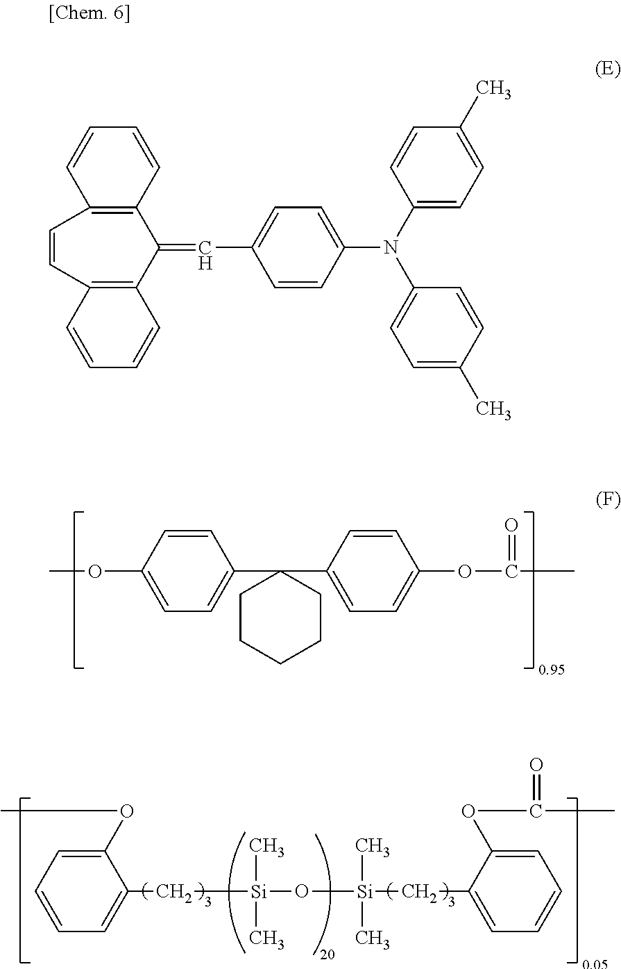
COC1=CC=C(C2(C3=CC=C(OC(=O)C)C=C3)CCCCC2)C=C1.C1(OC)=CC=CC=C1C[Si](C)(C)O[Si](C)(C)CC1=CC=CC=C1OC(=O)C.C1=CC2=C(C=C1)C(=CC1=CC=C(N(C3=CC=C(C)C=C3)C3=CC=C(C)C=C3)C=C1)C1=C(C=CC=C1)C=C2
